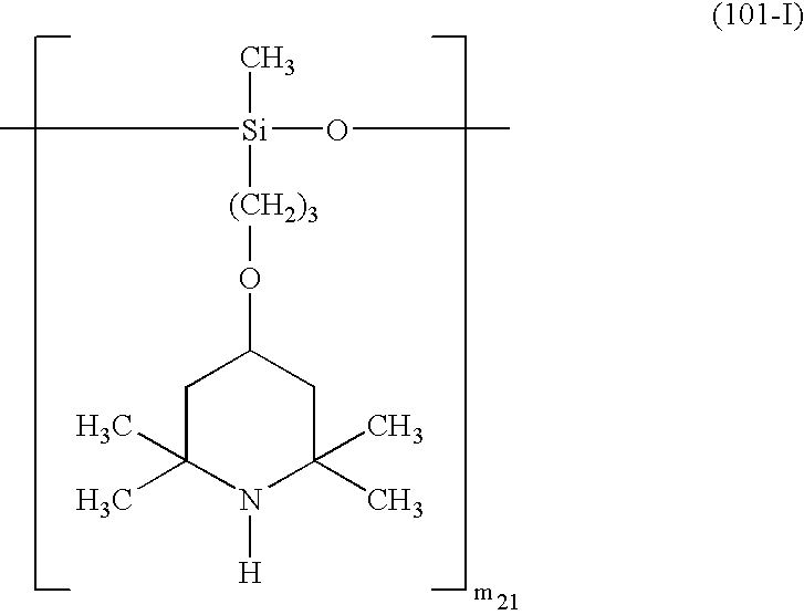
C[Si](C)(OC)[(CH2)3]OC1CC(C)(C)N([H])C(C)(C)C1
